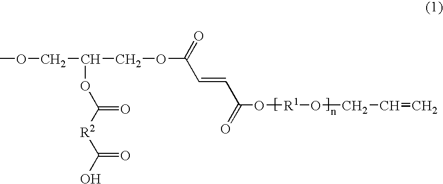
COCC(COC(C=CC(O[R1]OCC=C)=O)=O)OC([R2]C(O)=O)=O
